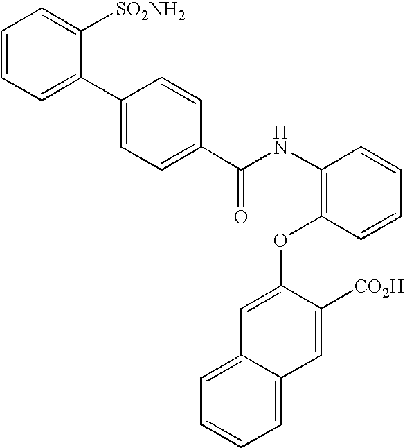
C1(C2=CC=CC=C2[SO2NH2])=CC=C(C(NC2=C(OC3=CC4=CC=CC=C4C=C3[CO2H])C=CC=C2)=O)C=C1
